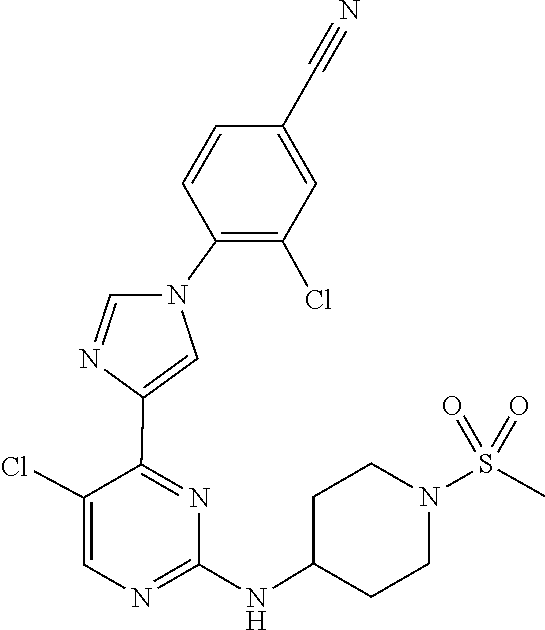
C1(NC2CCN(S(=O)(=O)C)CC2)=NC=C(Cl)C(C2=CN(C3=C(Cl)C=C(C#N)C=C3)C=N2)=N1
